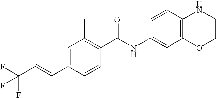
C1=C(C=CC(F)(F)F)C=CC(C(NC2=CC3=C(C=C2)NCCO3)=O)=C1C
